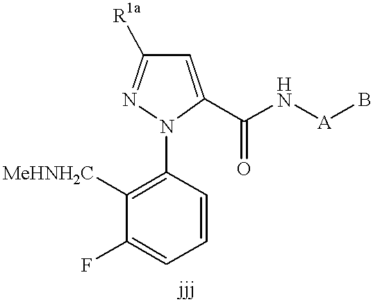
C1([MeHNH2C])=C(N2C(C(N[A]B)=O)=CC([R1a])=N2)C=CC=C1F
